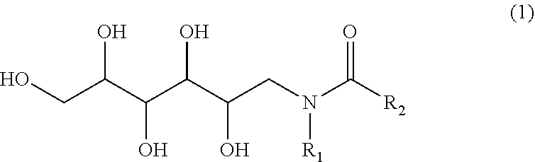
OCC(C(C(C(CN(C([R2])=O)[R1])O)O)O)O
